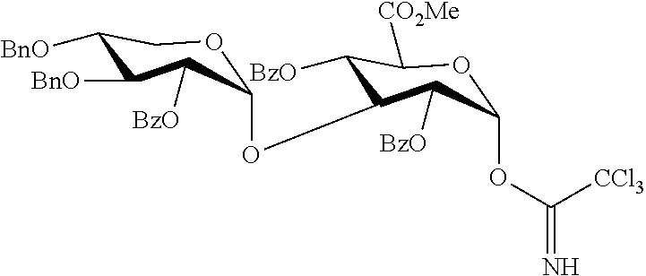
C1(OC2C([BzO])C([CO2Me])OC(OC(=N)[CCl3])C2[BzO])OCC([BnO])C([BnO])C1[BzO]
